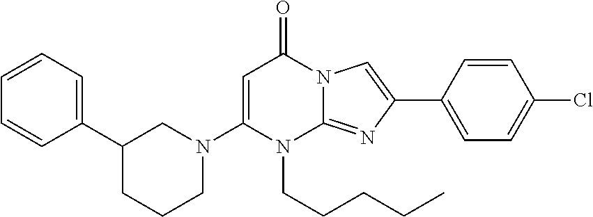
C1(C2=CC=CC=C2)CCCN(C2=CC(=O)N3C(=NC(C4=CC=C(Cl)C=C4)=C3)N2CCCCC)C1
